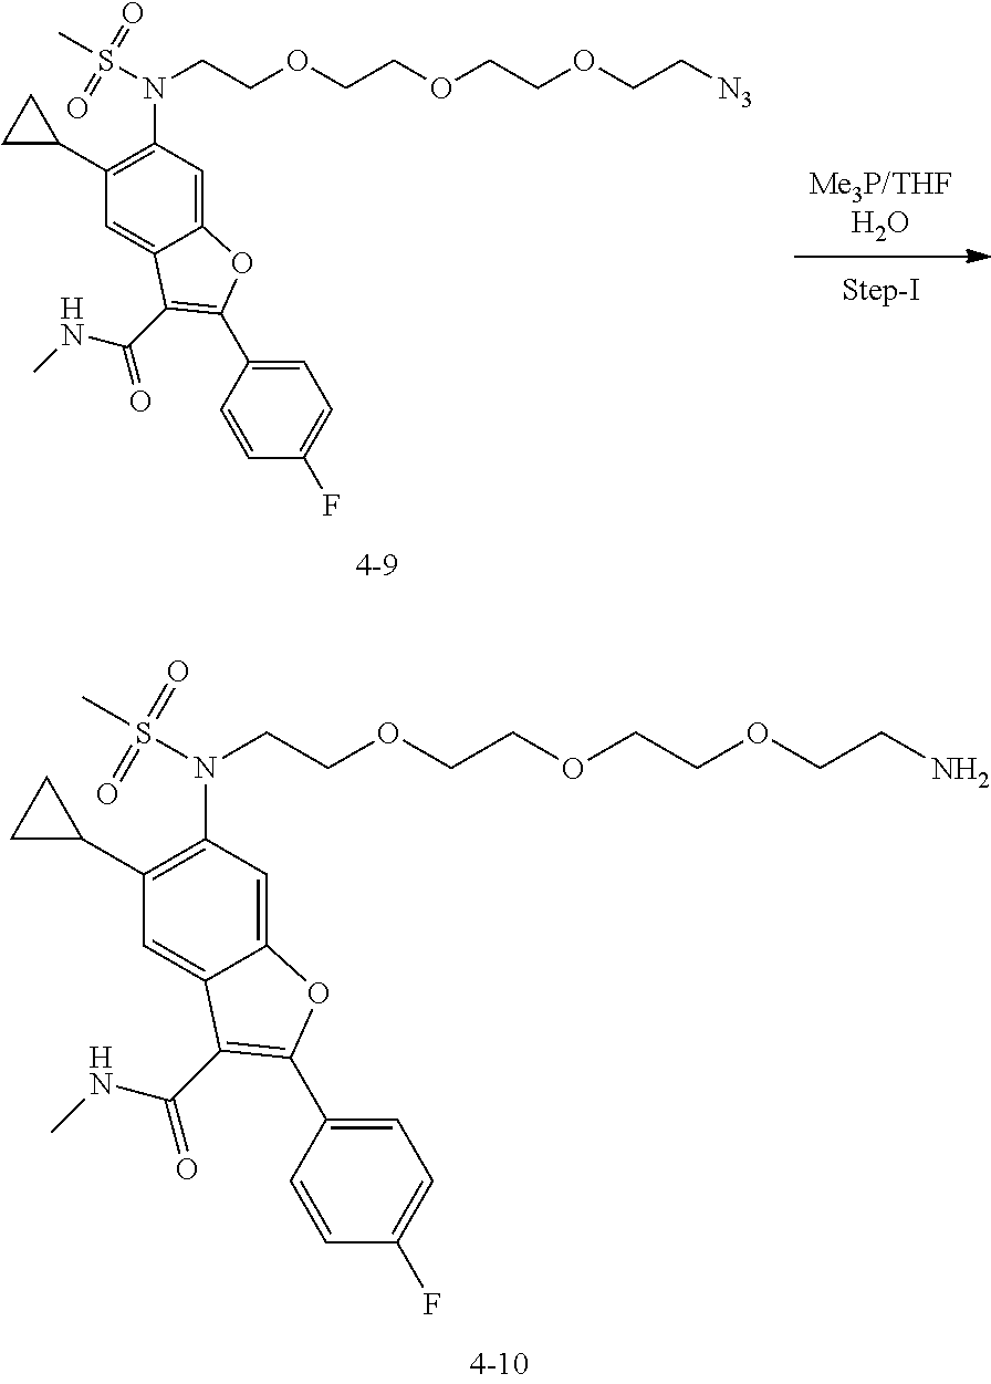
C(COCCN)OCCOCCN(S(C)(=O)=O)C1=C(C2CC2)C=C2C(=C1)OC(C1=CC=C(F)C=C1)=C2C(=O)NC.C(COCC[N3])OCCOCCN(S(C)(=O)=O)C1=C(C2CC2)C=C2C(=C1)OC(C1=CC=C(F)C=C1)=C2C(=O)NC
